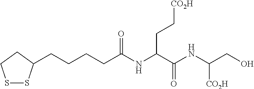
S1SC(CCCCC(NC(C(NC([CO2H])CO)=O)CC[CO2H])=O)CC1
